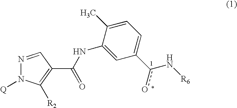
N1=CC(C(NC2=CC(c(N[R6])o)=CC=C2C)=O)=C([R2])N1[Q]
